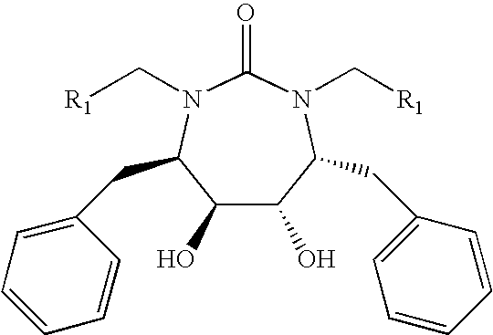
C1(O)C(O)C(CC2=CC=CC=C2)N(C[R1])C(=O)N(C[R1])C1CC1=CC=CC=C1
